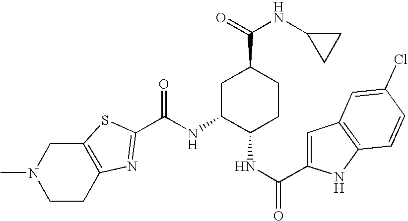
C12=C(CCN(C)C1)N=C(C(NC1C(NC(C3=CC4=C(N3)C=CC(Cl)=C4)=O)CCC(C(=O)NC3CC3)C1)=O)S2
